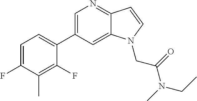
C1=C(F)C(C)=C(F)C(C2=CN=C3C(=C2)N(CC(=O)N(C)CC)C=C3)=C1
